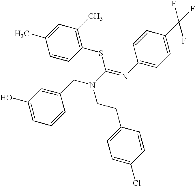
C1=CC(SC(N(CC2=CC(O)=CC=C2)CCC2=CC=C(Cl)C=C2)=NC2=CC=C(C(F)(F)F)C=C2)=C(C)C=C1C
